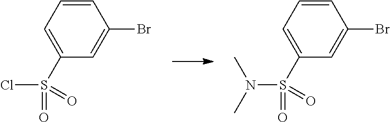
C1=CC=C(S(Cl)(=O)=O)C=C1Br.C1=CC=C(S(N(C)C)(=O)=O)C=C1Br
